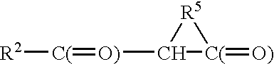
[R2][C(]=[O)]C1[C(](=[O)])[R5]1
